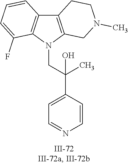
N1(CC(C2=CC=NC=C2)(C)O)C2=C(C3=C1C(F)=CC=C3)CCN(C)C2
